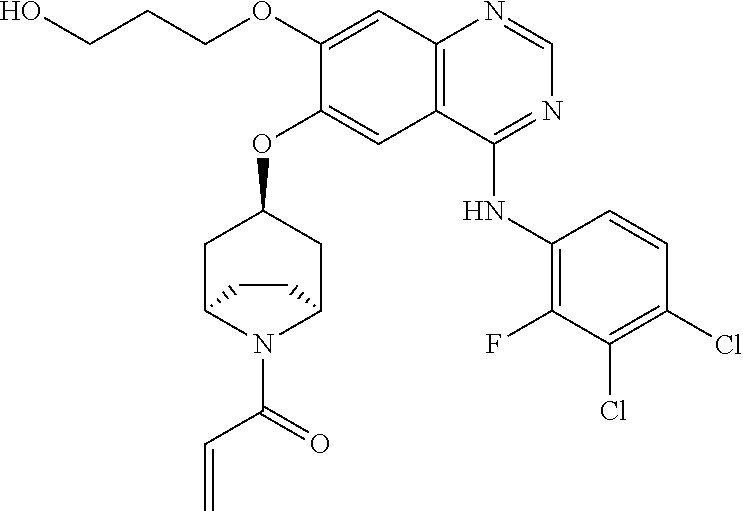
C(C=C)(N1C2CC(OC3=CC4=C(N=CN=C4NC4=C(F)C(Cl)=C(Cl)C=C4)C=C3OCCCO)CC1CC2)=O
